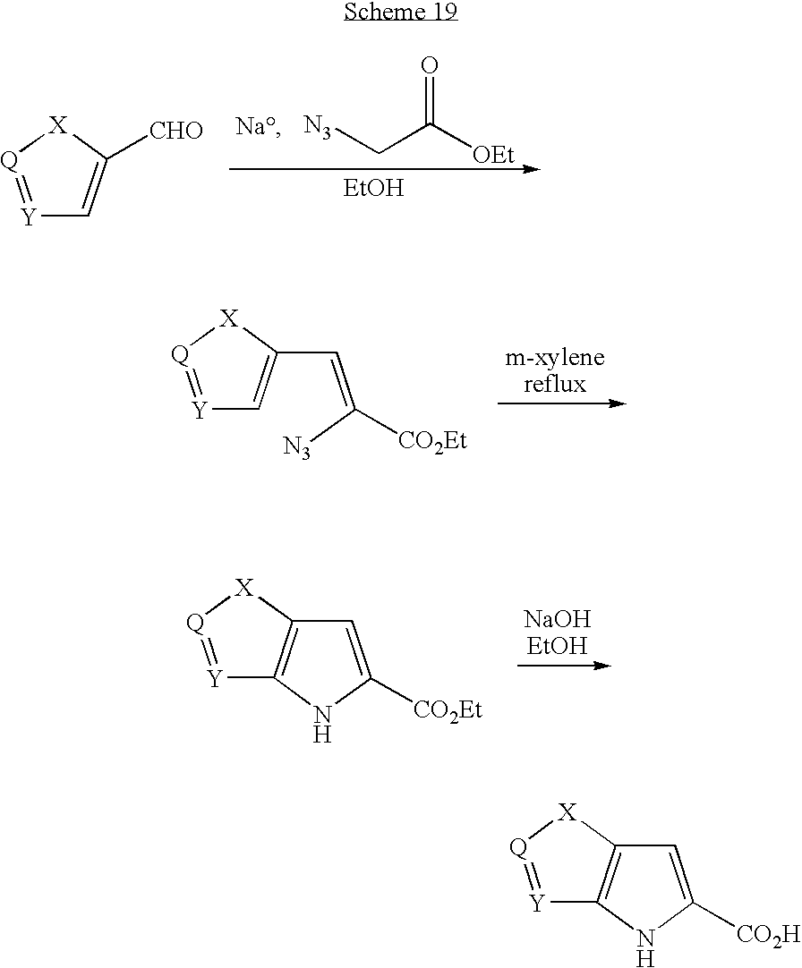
[N3]CC([OEt])=O.[EtOH].[Y]1=[Q][X]C([CHO])=C1.[Y]1=[Q][X]C(C=C([N3])[CO2Et])=C1.[Y]1=[Q][X]C2=C1NC([CO2Et])=C2.[Y]1=[Q][X]C2=C1NC([CO2H])=C2
